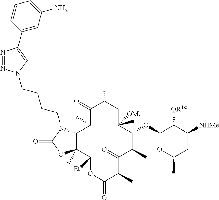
C1(=O)C(C)C2C(C)(C([Et])OC(=O)C(C)C(=O)C(C)C(OC3OC(C)CC([NHMe])C3[OR1a])C(C)([OMe])CC1C)OC(=O)N2CCCCN1N=NC(C2=CC(N)=CC=C2)=C1
